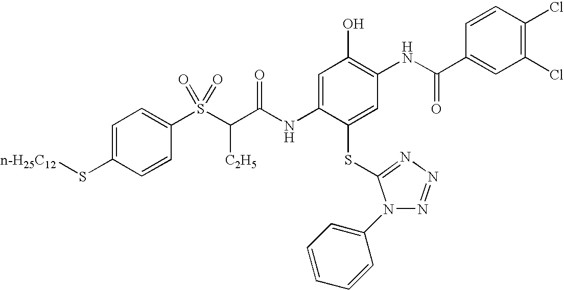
C1=C(S[n-H25C12])C=CC(S(C(C(NC2=CC(O)=C(NC(C3=CC(Cl)=C(Cl)C=C3)=O)C=C2SC2=NN=NN2C2=CC=CC=C2)=O)[C2H5])(=O)=O)=C1
